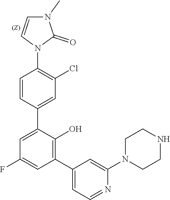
C1(C2=CC(Cl)=C(N3C(=O)N(C)C=C3)C=C2)=CC(F)=CC(C2=CC=NC(N3CCNCC3)=C2)=C1O
